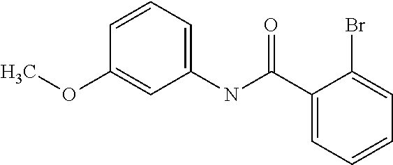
C1(OC)=CC(NC(C2=CC=CC=C2Br)=O)=CC=C1
